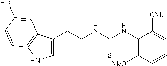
C1=C(CCNC(NC2=C([MeO])C=CC=C2[OMe])=S)C2=C(N1)C=CC(O)=C2
